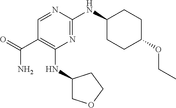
N1=C(NC2CCC(OCC)CC2)N=CC(C(=O)N)=C1NC1COCC1
